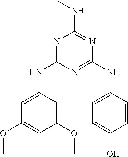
N1=C(NC2=CC(OC)=CC(OC)=C2)N=C(NC2=CC=C(O)C=C2)N=C1NC
